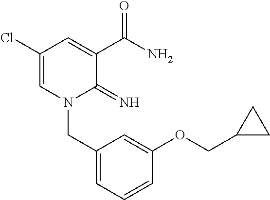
C1(Cl)=CN(CC2=CC=CC(OCC3CC3)=C2)C(=N)C(C(N)=O)=C1
